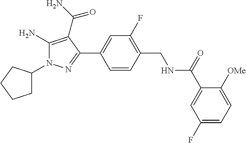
C1(N)=C(C(N)=O)C(C2=CC(F)=C(CNC(C3=CC(F)=CC=C3[OMe])=O)C=C2)=NN1C1CCCC1
